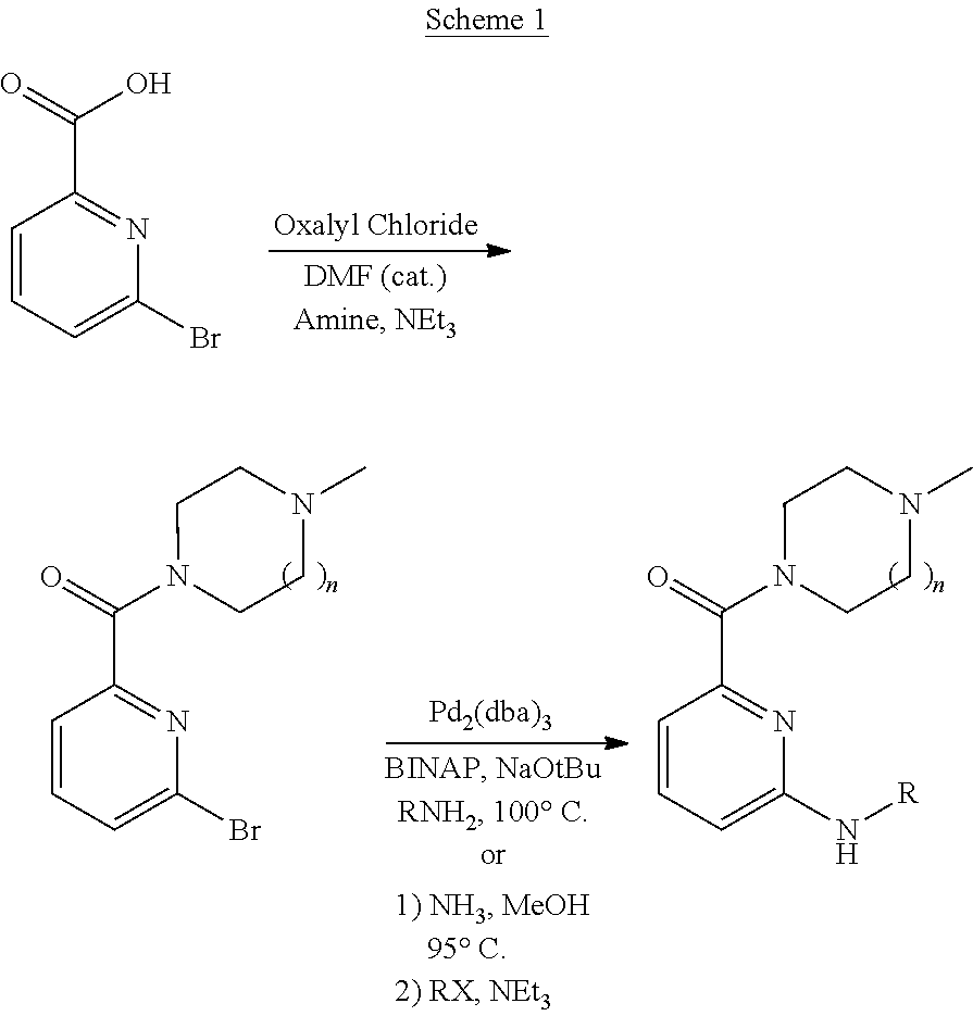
C1=CC=C(Br)N=C1C(=O)O.C1=CC=C(Br)N=C1C(=O)N1CCN(C)CC1.C1=CC=C(N[R])N=C1C(=O)N1CCN(C)CC1
